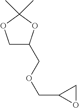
C1C(COCC2OC2)OC(C)(C)O1
